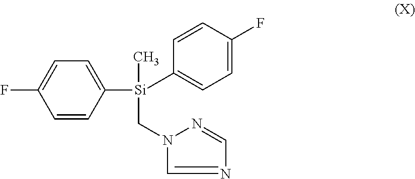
C1([Si](CN2C=NC=N2)(C)C2=CC=C(F)C=C2)=CC=C(F)C=C1
